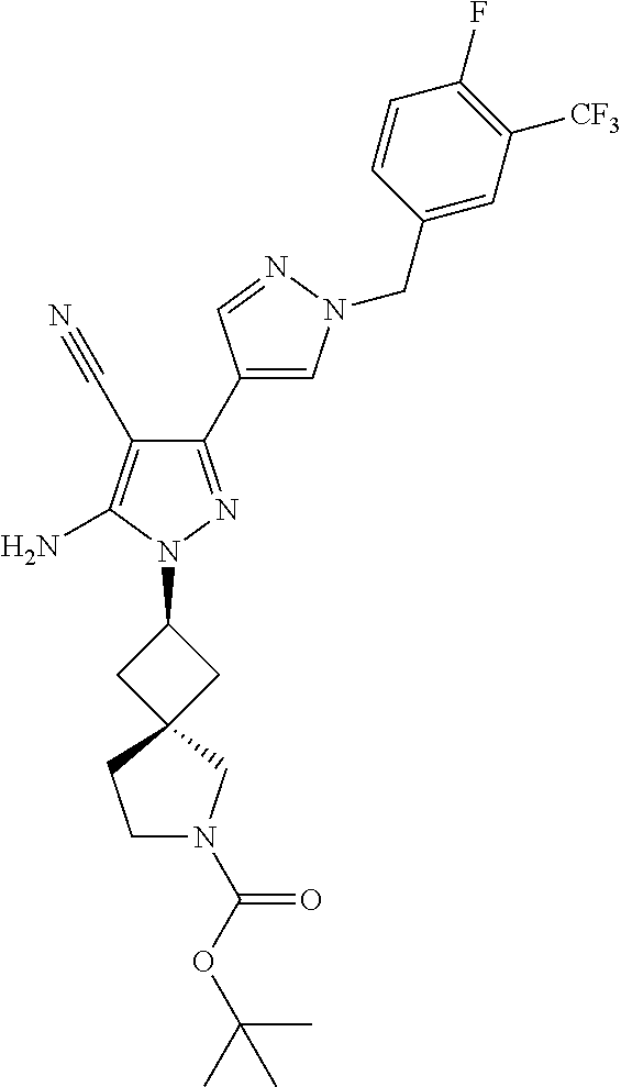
C1(C2=CN(CC3=CC([CF3])=C(F)C=C3)N=C2)=NN(C2CC3(C2)CN(C(OC(C)(C)C)=O)CC3)C(N)=C1C#N
